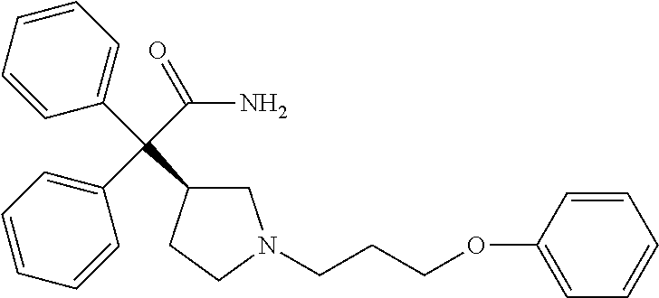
C(C(C1CN(CCCOC2=CC=CC=C2)CC1)(C1=CC=CC=C1)C1=CC=CC=C1)(N)=O
